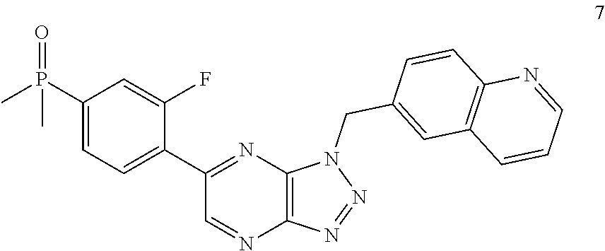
C1(C2=CC=C(P(C)(=O)C)C=C2F)=NC2=C(N=C1)N=NN2CC1=CC2=C(C=C1)N=CC=C2
